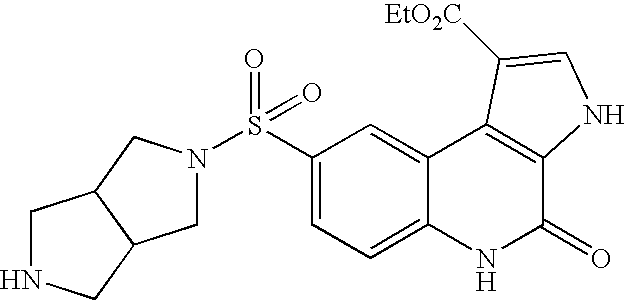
S(C1=CC=C2C(=C1)C1=C(C(=O)N2)NC=C1[EtO2C])(=O)(=O)N1CC2C(C1)CNC2
